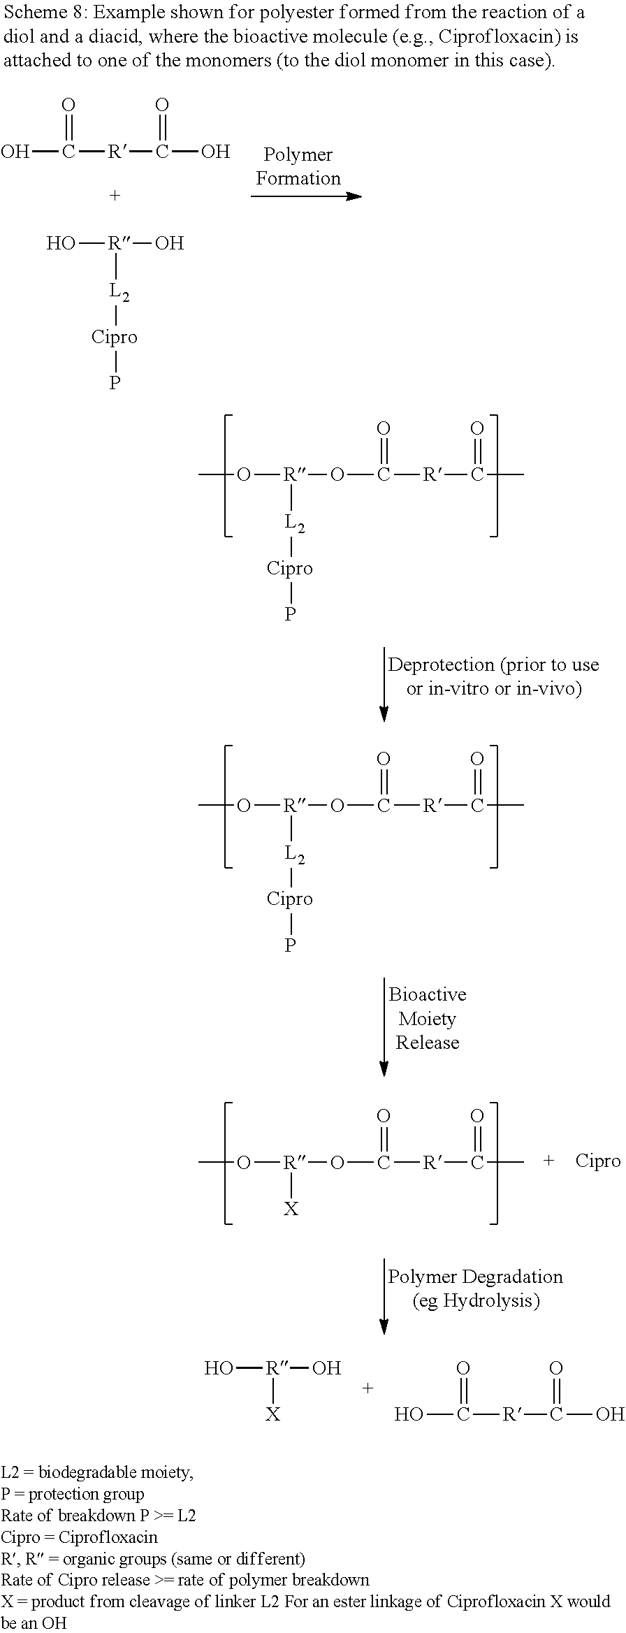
O([R](OC(=O)[R]C(=O)C)[L2][Cipro]P)C.O([R](OC(=O)[R]C(=O)C)[L2][Cipro]P)C.O([R](OC(=O)[R]C(=O)C)[X])C.O[R](O)[X].OC(=O)[R]C(=O)O.OC(=O)[R]C(=O)O.O[R](O)[L2][Cipro]P
